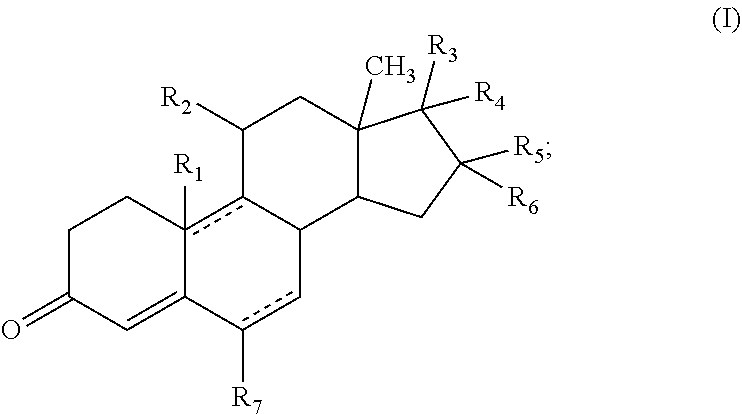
C1C(=O)C=C2c([R1])(c3C(cc2[R7])C2C(C)(CC3[R2])C([R3])([R4])C([R5])([R6])C2)C1
